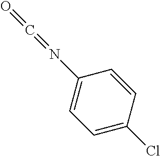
O=C=NC1=CC=C(Cl)C=C1
